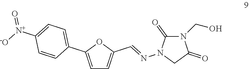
N1(CO)C(=O)N(N=CC2=CC=C(C3=CC=C([N+]([-O])=O)C=C3)O2)CC1=O
